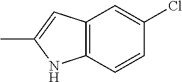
C12=C(C=CC(Cl)=C1)NC(C)=C2
